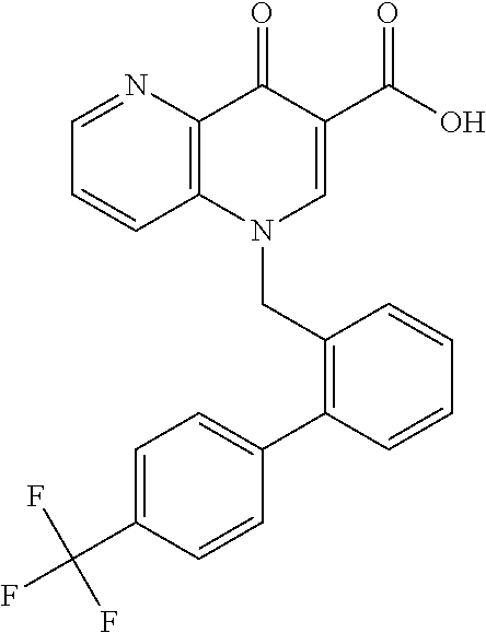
C1=C(C(F)(F)F)C=CC(C2=C(CN3C=C(C(O)=O)C(=O)C4=C3C=CC=N4)C=CC=C2)=C1
